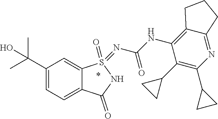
C1(C(C)(C)O)=CC=C2C(=C1)S(=NC(NC1=C3C(=NC(C4CC4)=C1C1CC1)CCC3)=O)(=O)NC2=O
